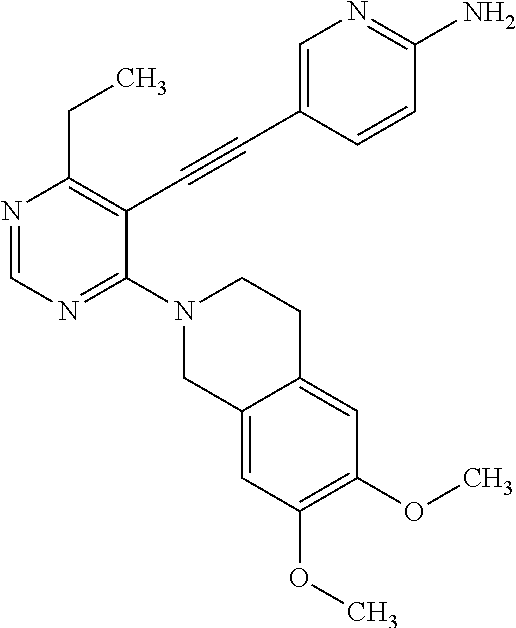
N1=CN=C(N2CC3=CC(OC)=C(OC)C=C3CC2)C(C#CC2=CN=C(N)C=C2)=C1CC
